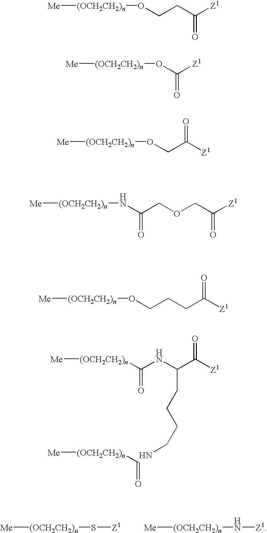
[Me][(OCH2CH2)n]C(NC(C([Z1])=O)CCCCN)=O.O=C[(OCH2CH2)n][Me].[Me][(OCH2CH2)n]S[Z1].[Me][(OCH2CH2)n]N[Z1].[Me][(OCH2CH2)n]OCCC([Z1])=O.[Me][(OCH2CH2)n]OC([Z1])=O.[Me][(OCH2CH2)n]OCC([Z1])=O.[Me][(OCH2CH2)n]NC(COCC([Z1])=O)=O.[Me][(OCH2CH2)n]OCCCC([Z1])=O
